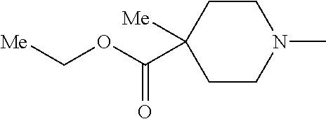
C1([Me])(C(OC[Me])=O)CCN(C)CC1
